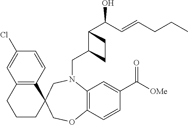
N1(CC2C(C(O)C=CCCC)CC2)C2=C(C=CC(C(=O)[OMe])=C2)OCC2(C3=C(C=C(Cl)C=C3)CCC2)C1
